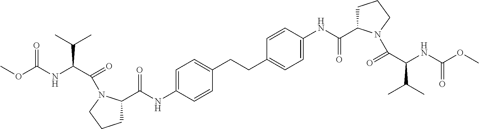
C(C1CCCN1C(C(NC(OC)=O)C(C)C)=O)(NC1=CC=C(CCC2=CC=C(NC(C3CCCN3C(=O)C(NC(OC)=O)C(C)C)=O)C=C2)C=C1)=O
